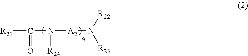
C(N([A2]N([R23])[R22])[R24])([R21])=O
